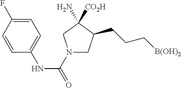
N1(C(=O)NC2=CC=C(F)C=C2)CC(CCC[B(OH)2])C(N)([CO2H])C1
